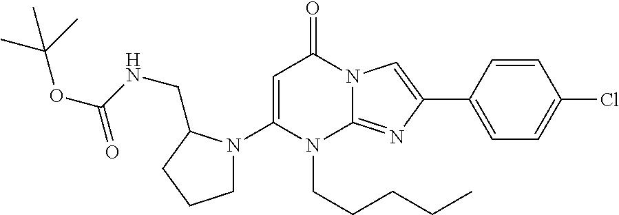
C1(N2CCCC2CNC(OC(C)(C)C)=O)=CC(=O)N2C(=NC(C3=CC=C(Cl)C=C3)=C2)N1CCCCC
